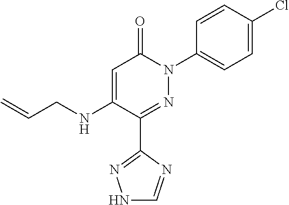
C1=C(NCC=C)C(C2=NNC=N2)=NN(C2=CC=C(Cl)C=C2)C1=O
